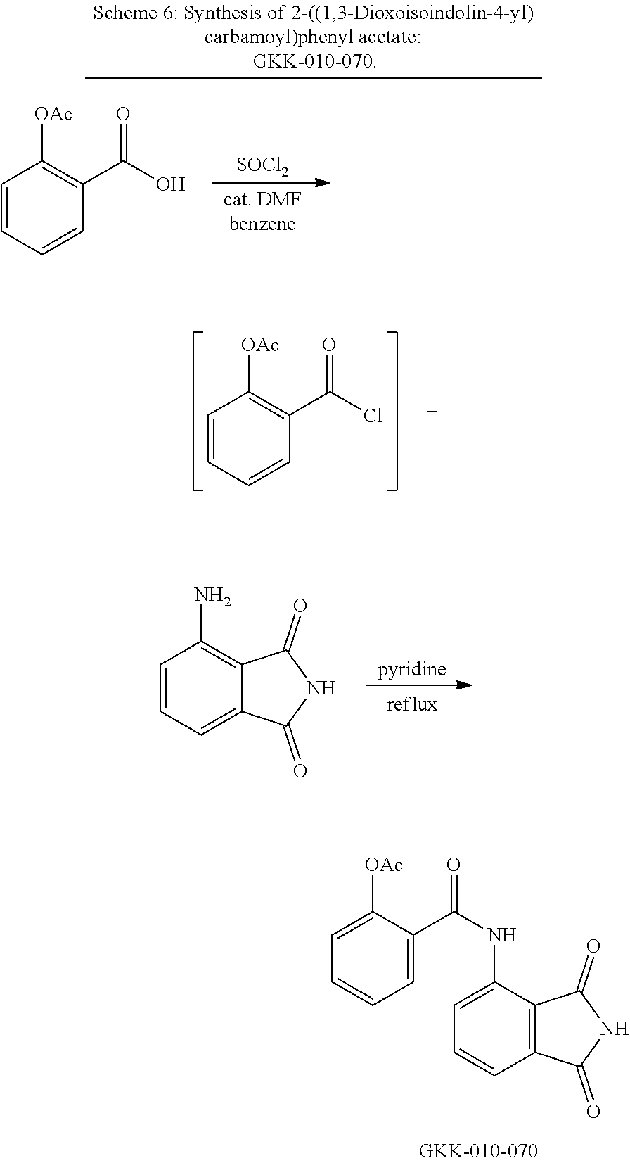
C1=C(NC(=O)C2=CC=CC=C2[OAc])C2=C(C=C1)C(=O)NC2=O.C1=CC=C2C(=C1N)C(=O)NC2=O.C1=CC=CC(C(Cl)=O)=C1[OAc].[SOCl2].C1=CC=CC(C(O)=O)=C1[OAc]
